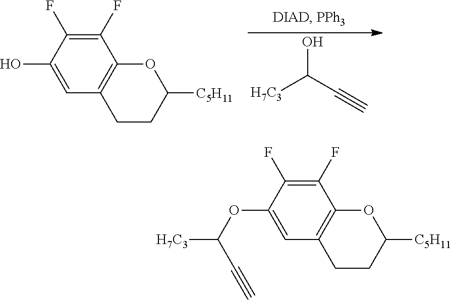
C#CC(O)[H7C3].C1(O)=CC2=C(C(F)=C1F)OC([C5H11])CC2.C12=C(C=C(OC(C#C)[H7C3])C(F)=C1F)CCC([C5H11])O2
